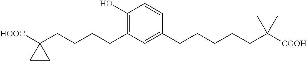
C1(O)=C(CCCCC2([HOOC])CC2)C=C(CCCCCC([COOH])(C)C)C=C1
